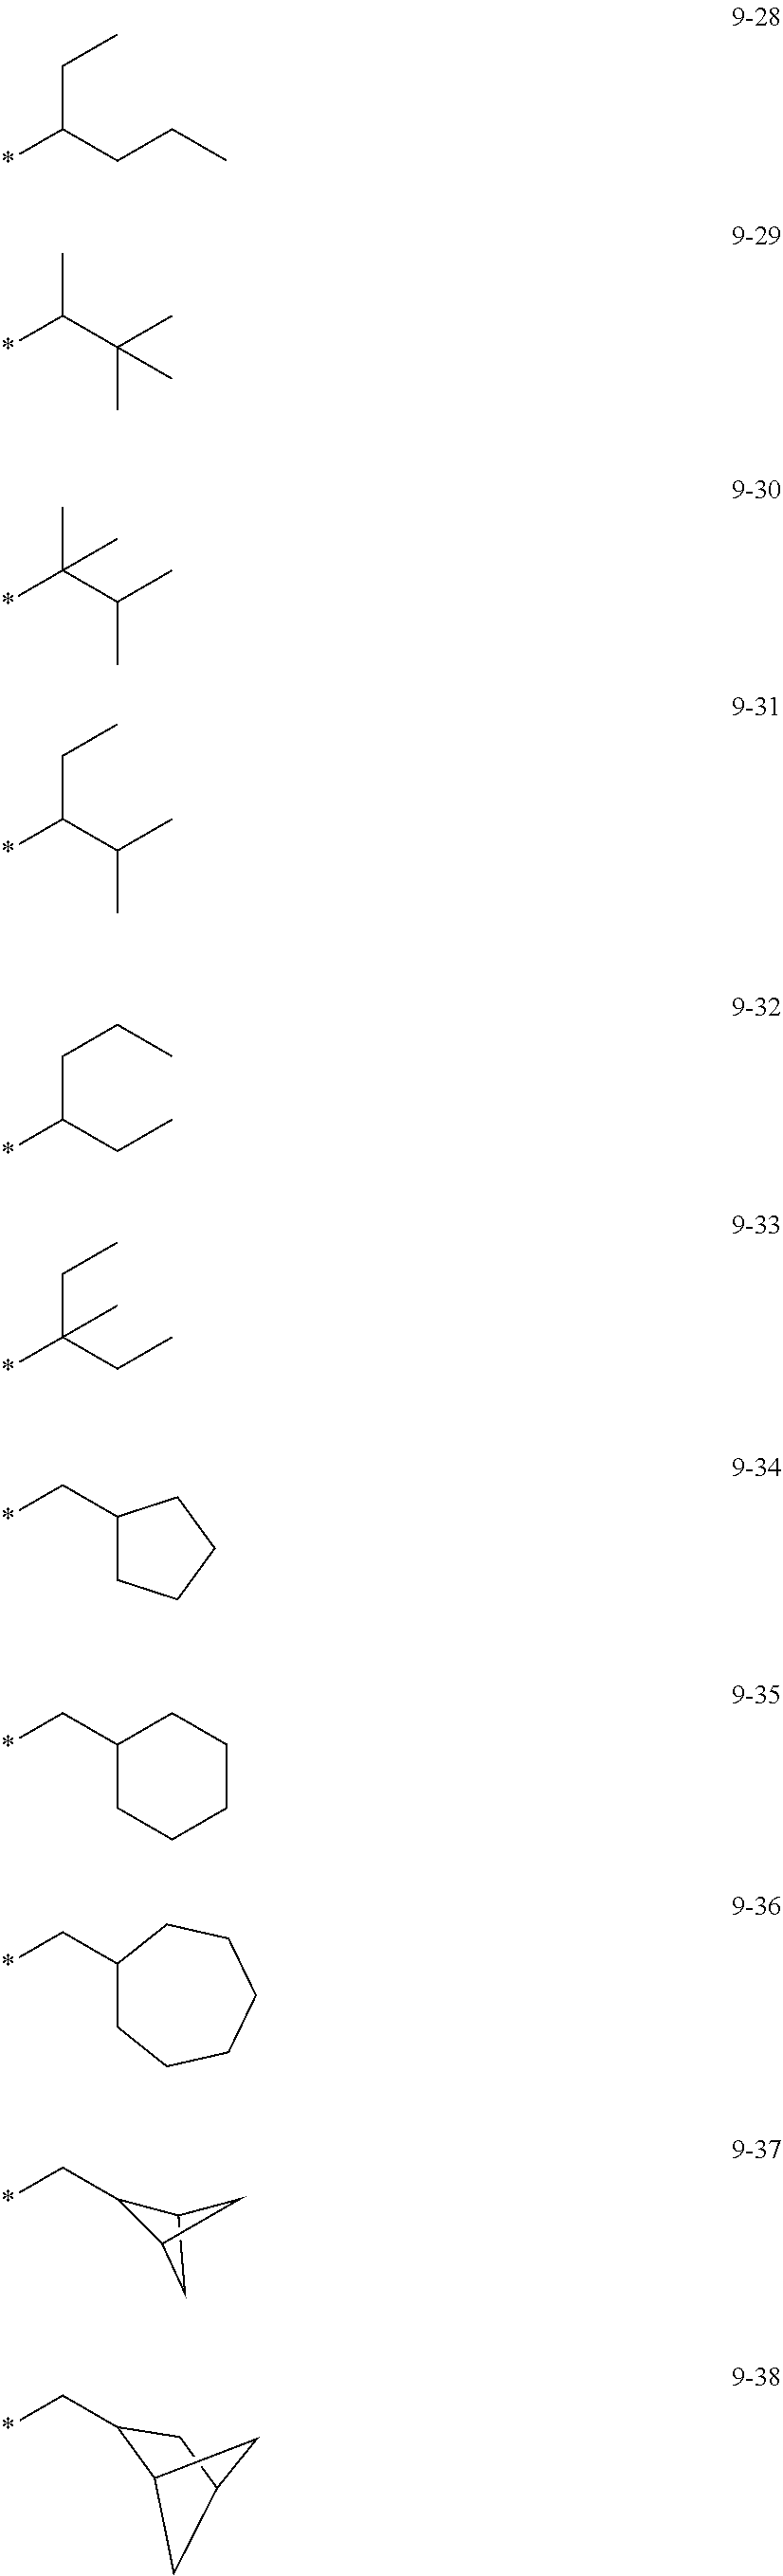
*C(CCC)CC.*C(C(C)(C)C)C.*C(C(C)C)(C)C.*C(C(C)C)CC.*C(CC)CCC.*C(CC)(CC)C.*CC1CCCC1.*CC1CCCCC1.*CC1CCCCCC1.*CC1C2CC1C2.*CC1C2CC(C1)C2
